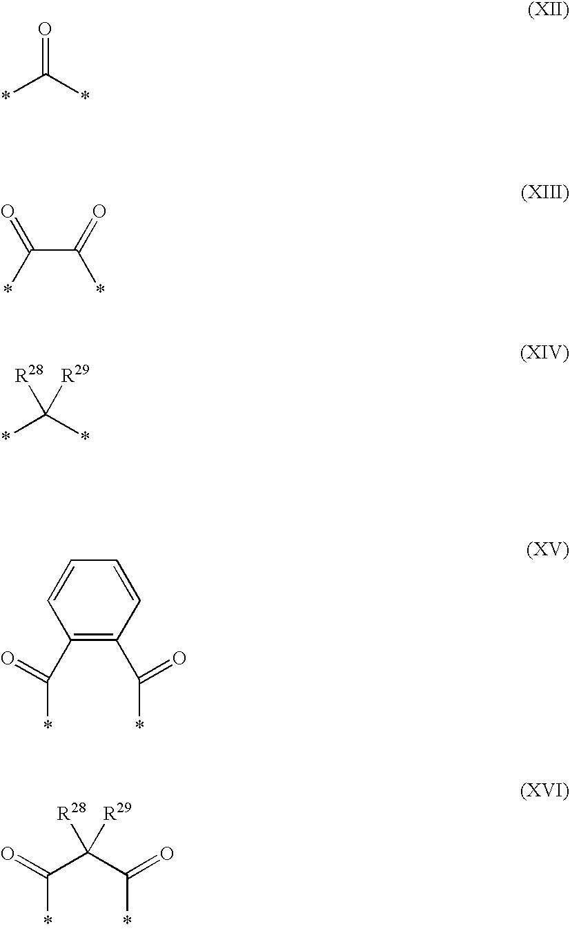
C(*)(*)=O.C(C(=O)*)(=O)*.C(*)(*)([R28])[R29].C1=CC(C(*)=O)=C(C(*)=O)C=C1.O=C(C(C(=O)*)([R28])[R29])*
